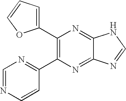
C1(C2=C(C3=NC=NC=C3)N=C3C(=N2)NC=N3)=CC=CO1
